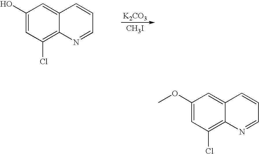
C1(O)=CC(Cl)=C2C(=C1)C=CC=N2.[K2CO3].[CH3I].C1(OC)=CC(Cl)=C2C(=C1)C=CC=N2
